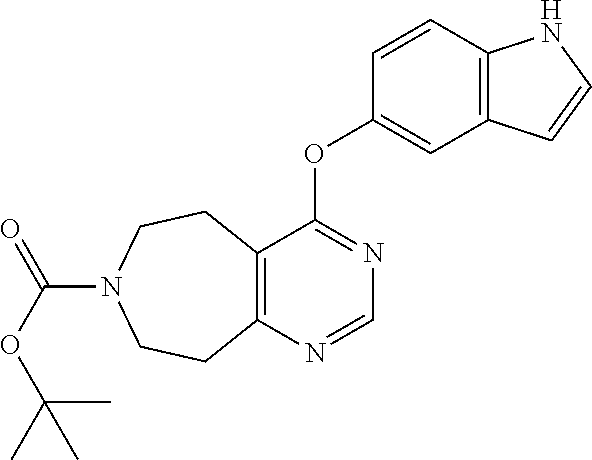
C12=C(C=CC(OC3=NC=NC4=C3CCN(C(OC(C)(C)C)=O)CC4)=C1)NC=C2
